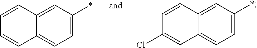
C12=CC=C(*)C=C1C=CC=C2.C12=CC=C(*)C=C1C=CC(Cl)=C2
